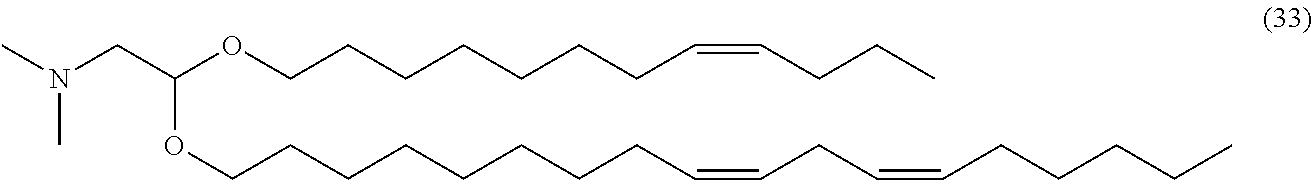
N(C)(C)CC(OCCCCCCCC=CCCC)OCCCCCCCCC=CCC=CCCCCC
